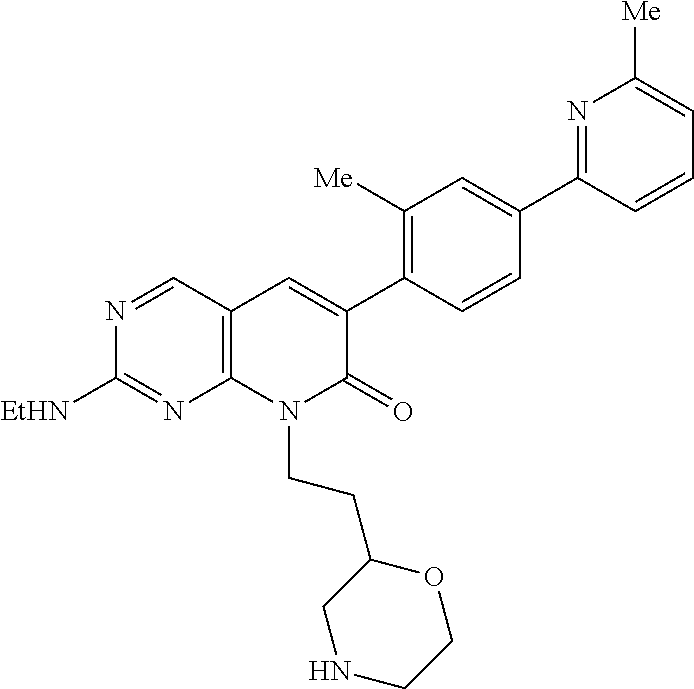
N1=CC2=C(N=C1[EtHN])N(CCC1CNCCO1)C(=O)C(C1=C([Me])C=C(C3=NC([Me])=CC=C3)C=C1)=C2
